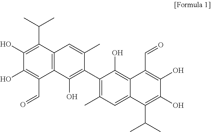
C12=C(C(C(C)C)=C(O)C(O)=C1C=O)C=C(C)C(C1=C(C)C=C3C(=C1O)C(C=O)=C(O)C(O)=C3C(C)C)=C2O
